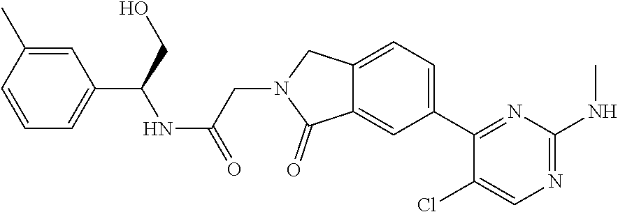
C12=CC(C3=NC(NC)=NC=C3Cl)=CC=C1CN(CC(NC(C1=CC=CC(C)=C1)CO)=O)C2=O
